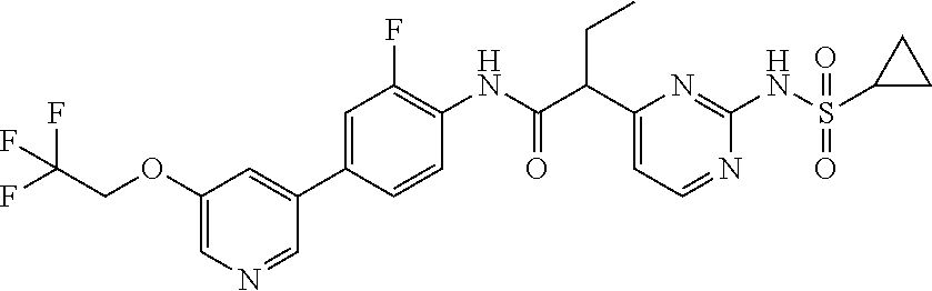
C1(C(C(NC2=C(F)C=C(C3=CC(OCC(F)(F)F)=CN=C3)C=C2)=O)CC)=CC=NC(NS(C2CC2)(=O)=O)=N1
